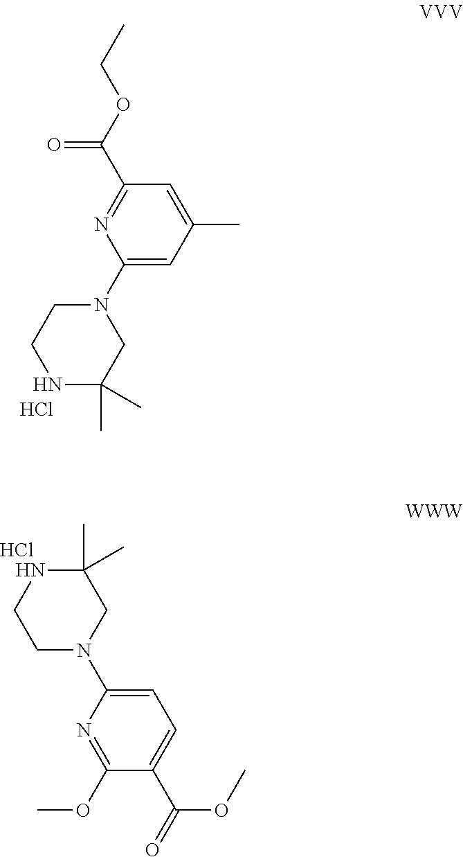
C1(C(OCC)=O)=NC(N2CCNC(C)(C)C2)=CC(C)=C1.Cl.C1(C)(C)NCCN(C2=CC=C(C(=O)OC)C(OC)=N2)C1.Cl
